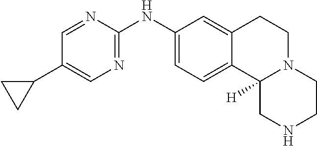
C1=NC(NC2=CC=C3C(=C2)CCN2C3([H])CNCC2)=NC=C1C1CC1
